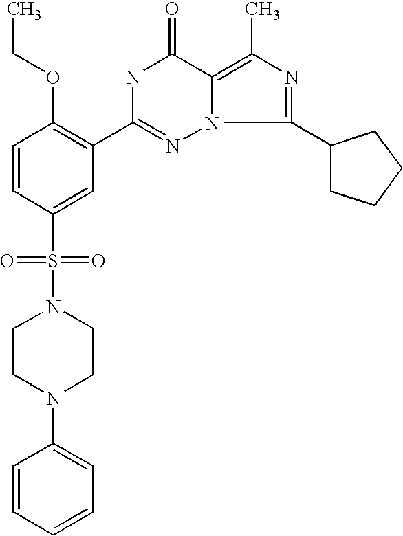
C1=CC(S(=O)(=O)N2CCN(C3=CC=CC=C3)CC2)=CC(C2=NN3C(=C(C)N=C3C3CCCC3)C(=O)N2)=C1OCC
